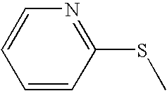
C1=CN=C(SC)C=C1
